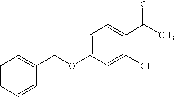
C1=CC=CC(COC2=CC=C(C(C)=O)C(O)=C2)=C1
